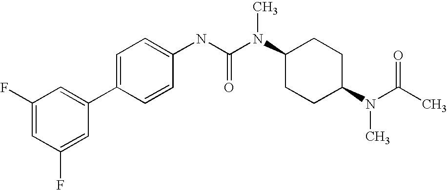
C1(F)=CC(F)=CC(C2=CC=C(NC(N(C3CCC(N(C(C)=O)C)CC3)C)=O)C=C2)=C1
